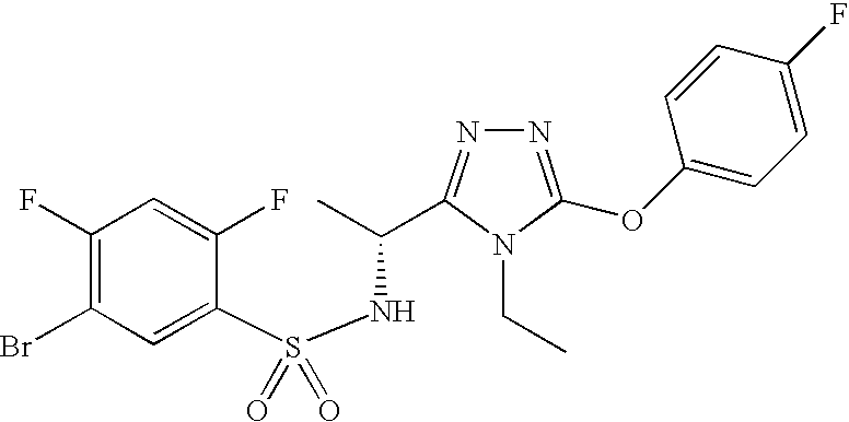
S(NC(C)C1=NN=C(OC2=CC=C(F)C=C2)N1CC)(=O)(=O)C1=CC(Br)=C(F)C=C1F
